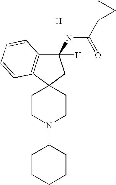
[H].C1CN(C2CCCCC2)CCC12C1=C(C(NC(C3CC3)=O)([H])C2)C=CC=C1
